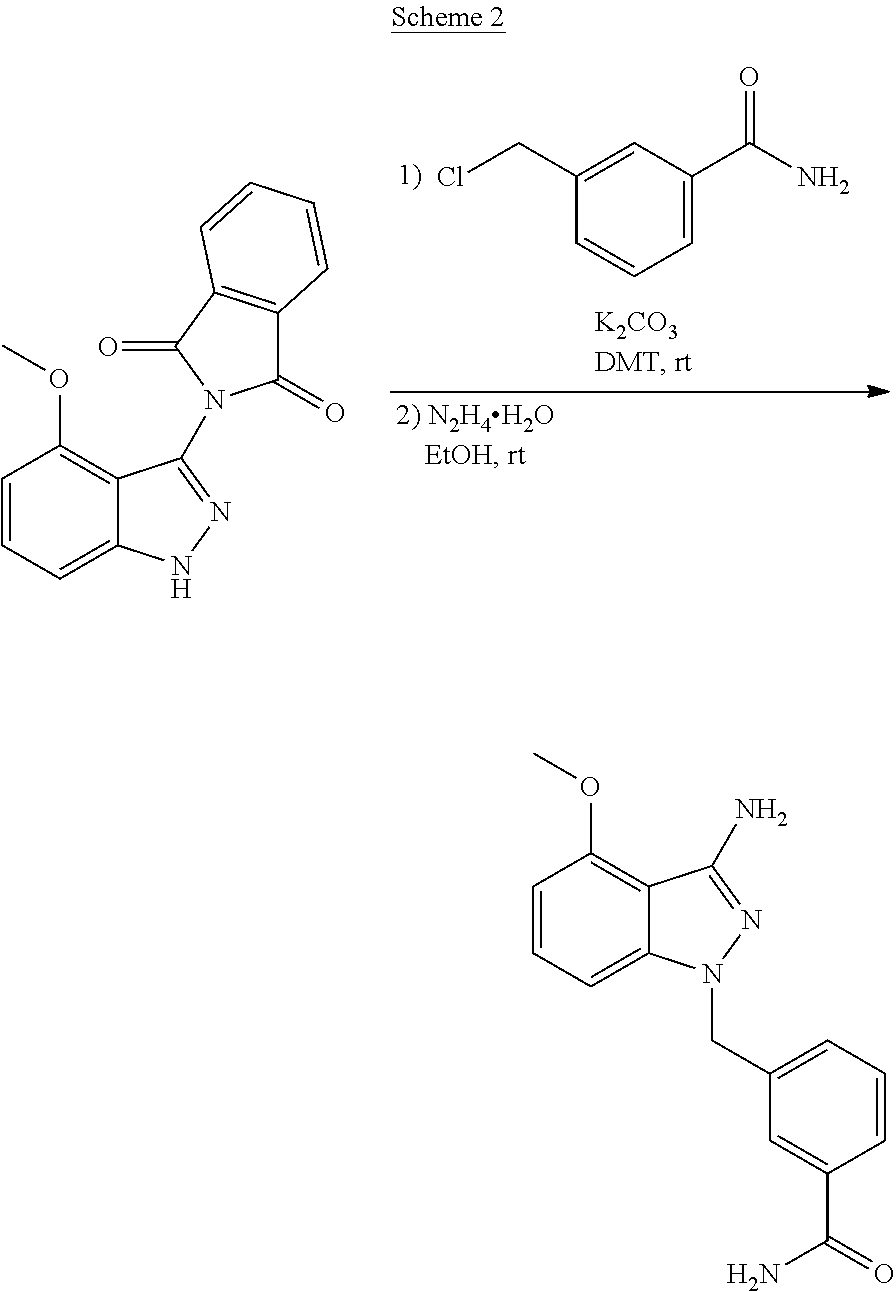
C1(CCl)=CC(C(N)=O)=CC=C1.C1=CC=C2C(=C1OC)C(N1C(=O)C3=C(C1=O)C=CC=C3)=NN2.C1=CC=C2C(=C1OC)C(N)=NN2CC1=CC=CC(C(=O)N)=C1
